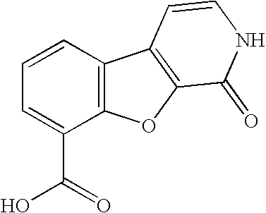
C1=CC2=C(C(C(=O)O)=C1)OC1=C2C=CNC1=O
